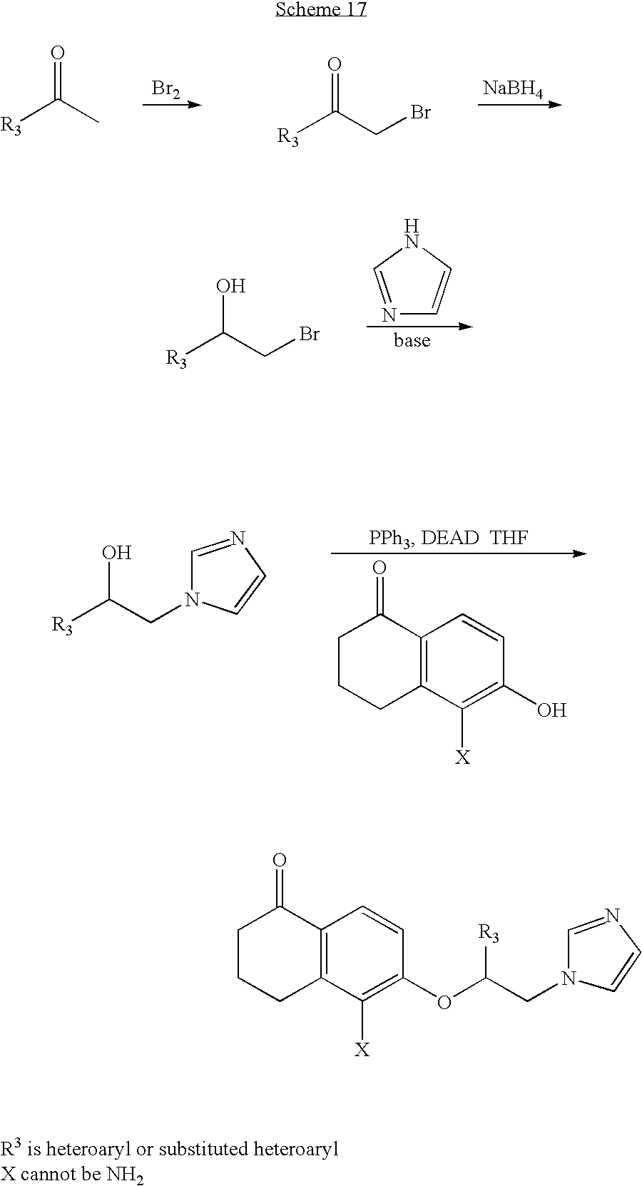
[R3]C(C)=O.[R3]C(CBr)=O.[Br2].[NaBH4].C1CCC2=C(C1=O)C=CC(O)=C2[X].[R3]C(CN1C=CN=C1)O.[R3]C(CBr)O.N1=CNC=C1.C1CCC2=C(C1=O)C=CC(OC(CN1C=CN=C1)[R3])=C2[X]
